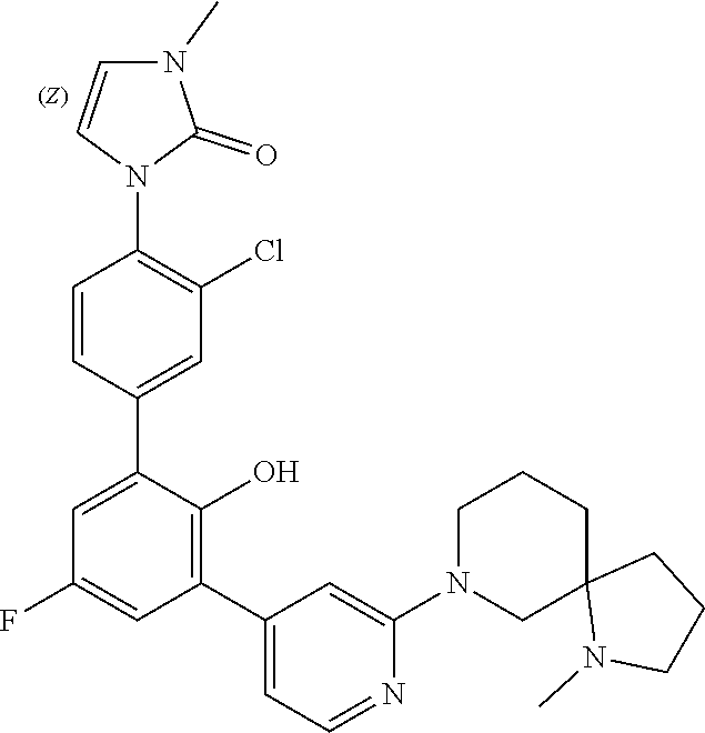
N1(C2=CC(C3=C(O)C(C4=CC(Cl)=C(N5C=CN(C)C5=O)C=C4)=CC(F)=C3)=CC=N2)CC2(CCC1)N(C)CCC2
